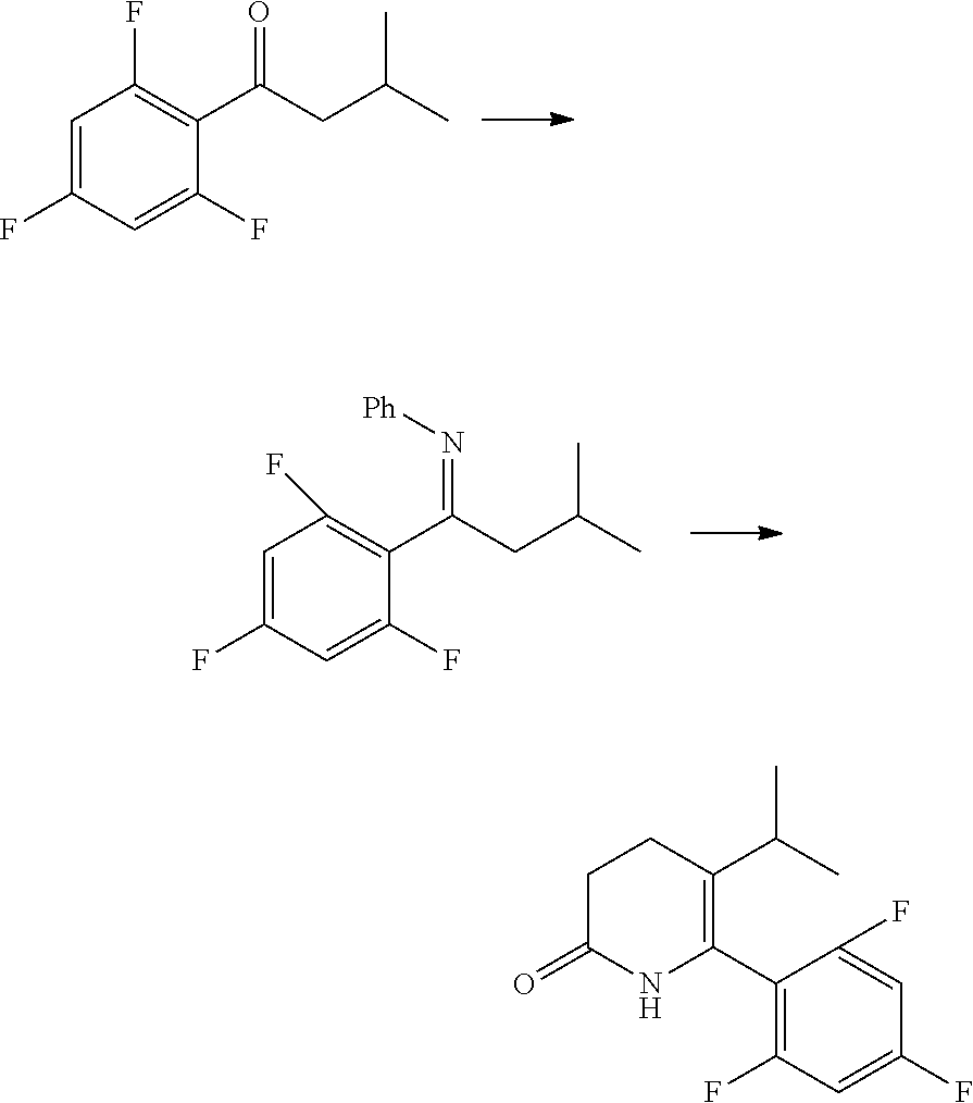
C1=C(F)C=C(F)C(C(CC(C)C)=O)=C1F.C1=C(F)C=C(F)C(C(CC(C)C)=N[Ph])=C1F.C1(C2=C(C(C)C)CCC(=O)N2)=C(F)C=C(F)C=C1F
